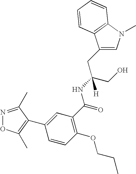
C1(CC(CO)(NC(=O)C2=C(OCCC)C=CC(C3=C(C)ON=C3C)=C2)[H])=CN(C)C2=C1C=CC=C2
